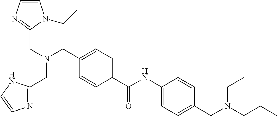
C1=C(C(NC2=CC=C(CN(CCC)CCC)C=C2)=O)C=CC(CN(CC2=NC=CN2CC)CC2=NC=CN2)=C1
